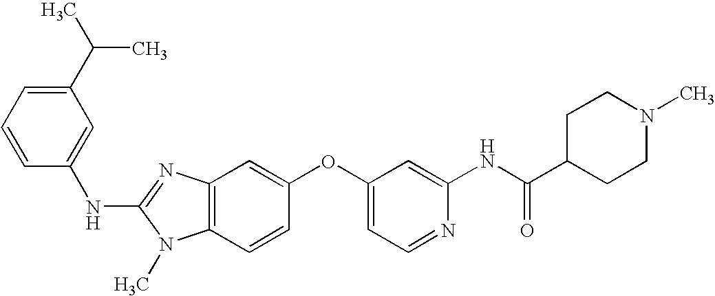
C1(C(C)C)=CC=CC(NC2=NC3=C(N2C)C=CC(OC2=CC=NC(NC(C4CCN(C)CC4)=O)=C2)=C3)=C1
